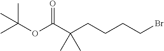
BrCCCCC(C(OC(C)(C)C)=O)(C)C
